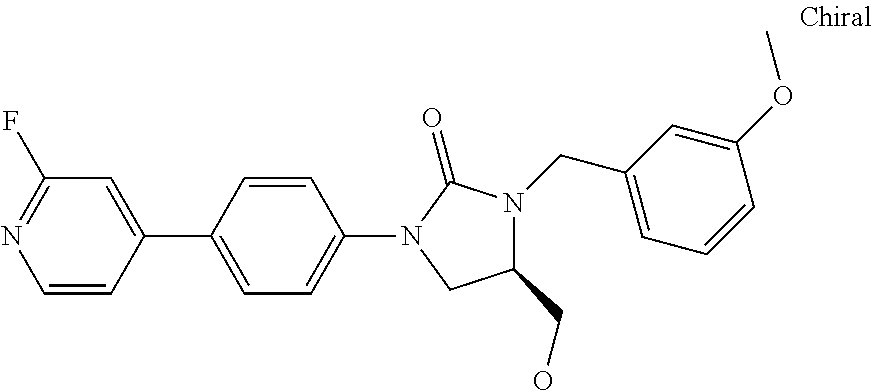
C1=CC(C2=CC=C(N3C(=O)N(CC4=CC=CC(OC)=C4)C(CO)C3)C=C2)=CC(F)=N1
